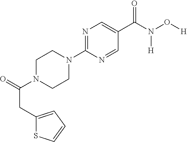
C1CN(C2=NC=C(C(=O)N(O[H])[H])C=N2)CCN1C(=O)CC1=CC=CS1
